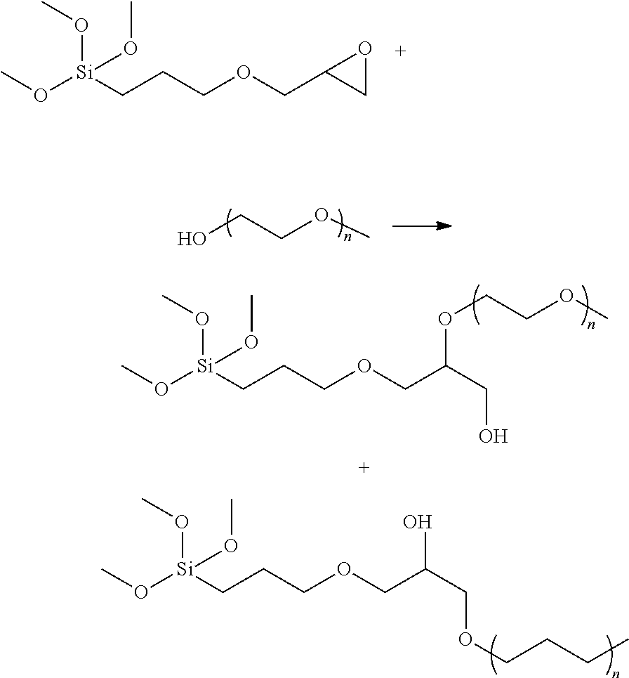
O([Si](CCCOCC1CO1)(OC)OC)C.OCCOC.O([Si](CCCOCC(CO)OCCOC)(OC)OC)C.O([Si](CCCOCC(COCCCC)O)(OC)OC)C
